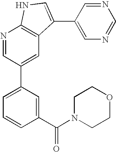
N1=CC(C2=CC=CC(C(N3CCOCC3)=O)=C2)=CC2=C1NC=C2C1=CN=CN=C1
